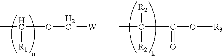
CC([R1])OC[W].CC([R2])(C(O[R3])=O)[R2]
